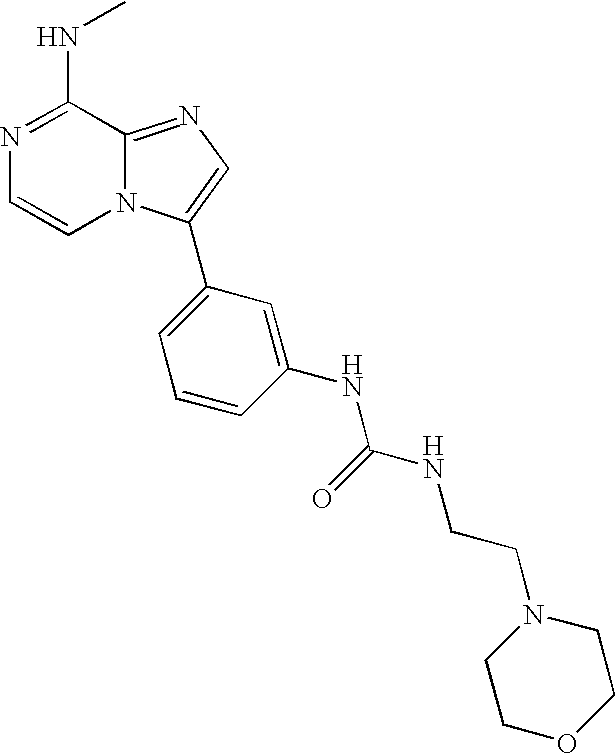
N1=C(NC)C2=NC=C(C3=CC=CC(NC(NCCN4CCOCC4)=O)=C3)N2C=C1
